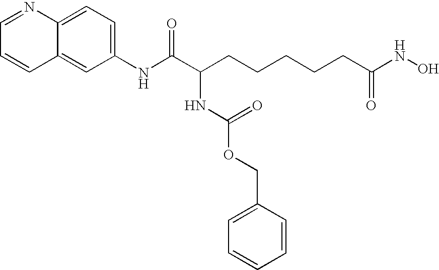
C1=NC2=CC=C(NC(C(CCCCCC(NO)=O)NC(=O)OCC3=CC=CC=C3)=O)C=C2C=C1
